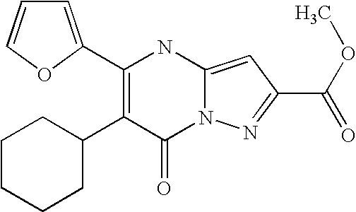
C1(=O)N2C(=CC(C(OC)=O)=N2)NC(C2=CC=CO2)=C1C1CCCCC1
